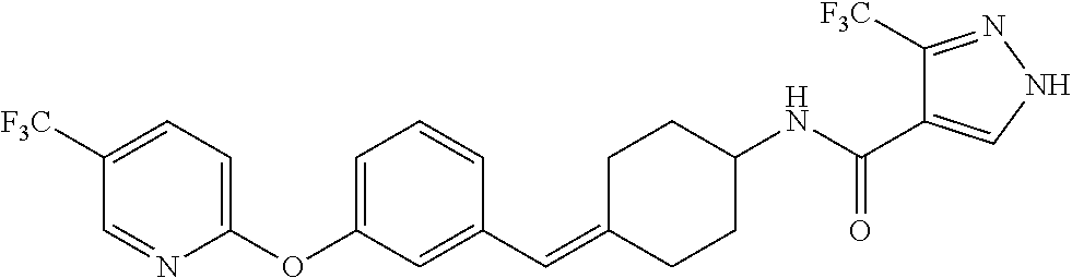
C1([F3C])=CC=C(OC2=CC=CC(C=C3CCC(NC(C4=CNN=C4[F3C])=O)CC3)=C2)N=C1
